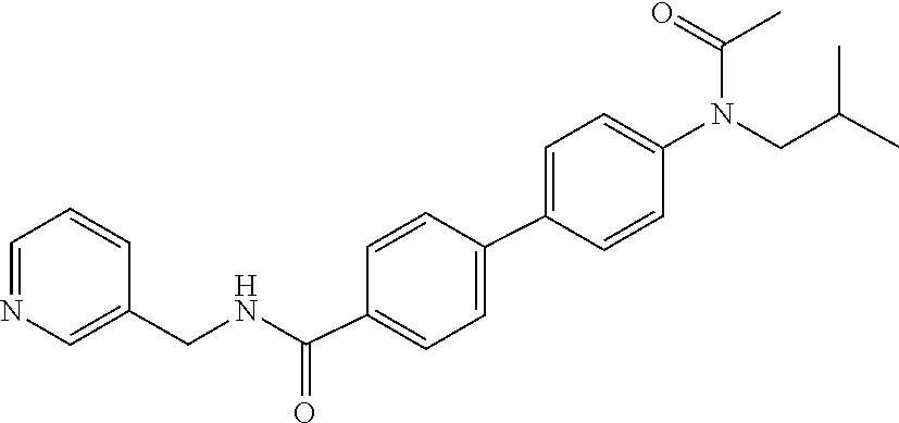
C(C(C)C)N(C1=CC=C(C2=CC=C(C(NCC3=CN=CC=C3)=O)C=C2)C=C1)C(=O)C
